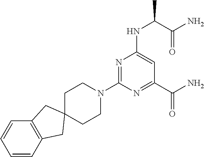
N1(C2=NC(NC(C(=O)N)C)=CC(C(N)=O)=N2)CCC2(CC1)CC1=C(C=CC=C1)C2
